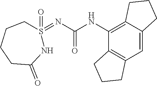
C12=C(C=C3C(=C1NC(=O)N=S1(=O)CCCCC(=O)N1)CCC3)CCC2
